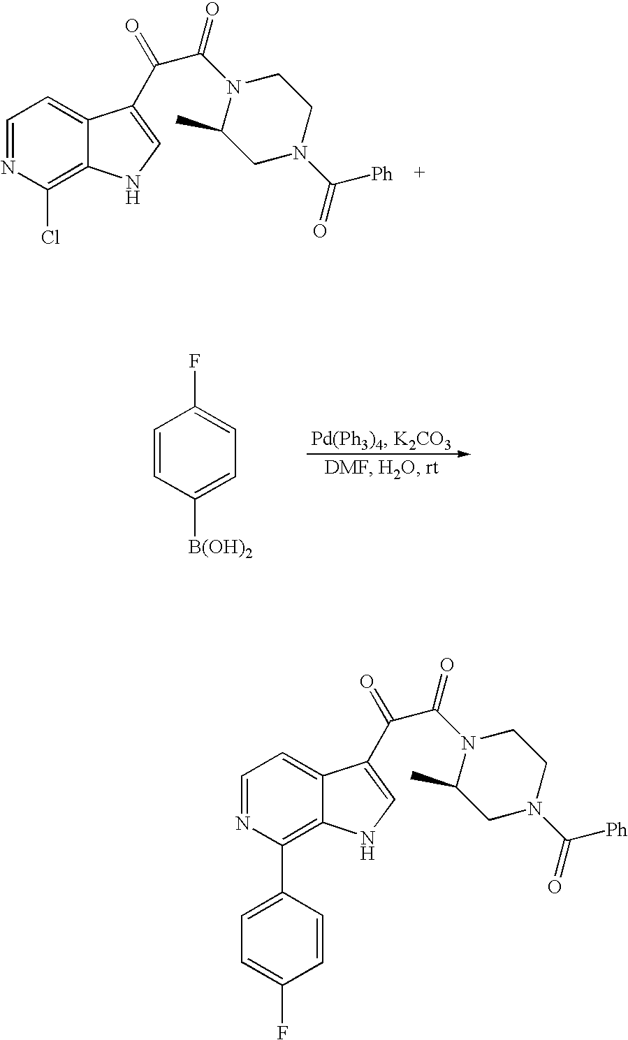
C1=NC(Cl)=C2C(=C1)C(C(=O)C(=O)N1CCN(C(=O)[Ph])CC1C)=CN2.C1=CC([B(OH)2])=CC=C1F.C1=NC(C2=CC=C(F)C=C2)=C2C(=C1)C(C(=O)C(=O)N1CCN(C(=O)[Ph])CC1C)=CN2
